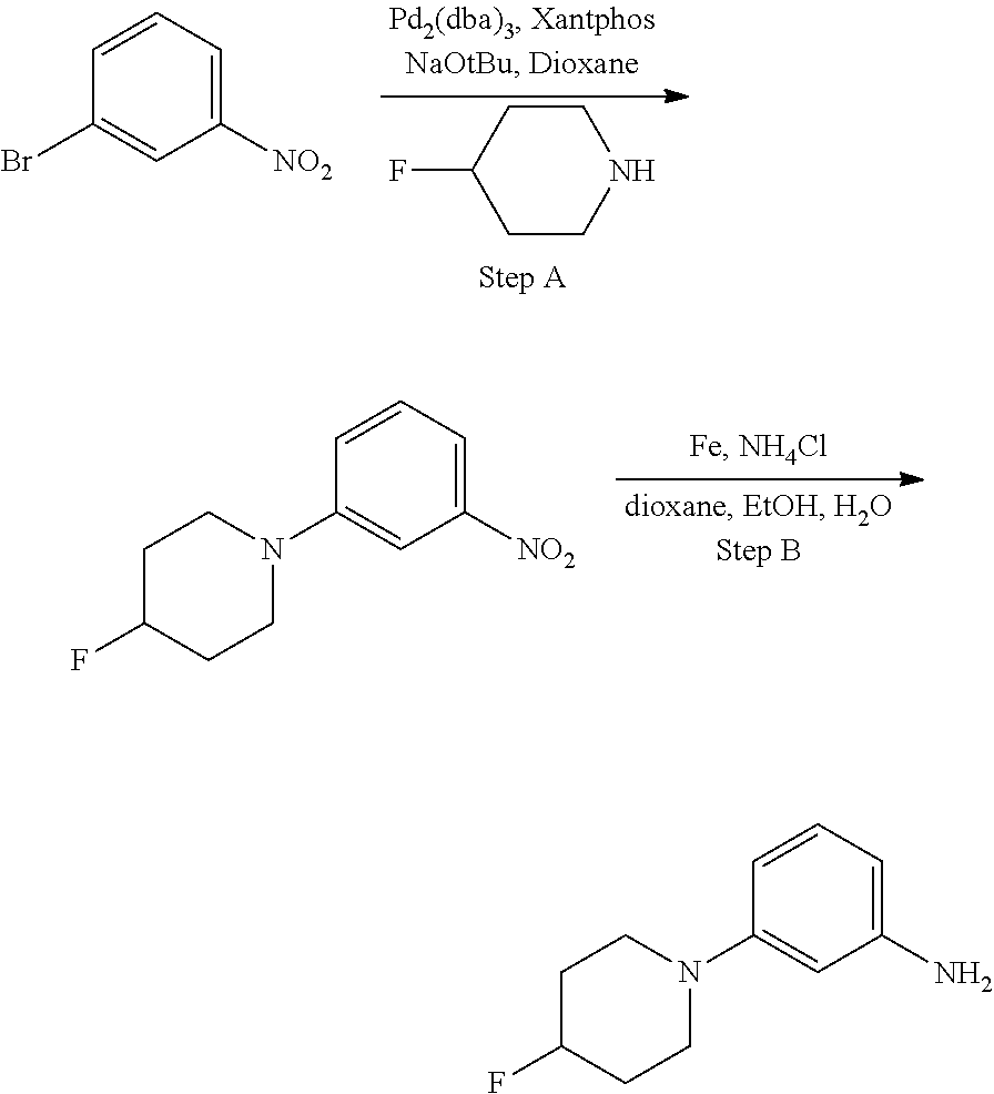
C1CC(F)CCN1.C1([NO2])=CC=CC(Br)=C1.C1([NO2])=CC=CC(N2CCC(F)CC2)=C1.C1(N)=CC=CC(N2CCC(F)CC2)=C1
